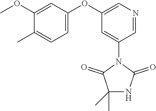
C1(N2C(=O)NC(C)(C)C2=O)=CC(OC2=CC=C(C)C(OC)=C2)=CN=C1
